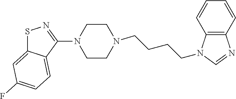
C(CCCN1C2=C(N=C1)C=CC=C2)N1CCN(C2=NSC3=CC(F)=CC=C23)CC1
